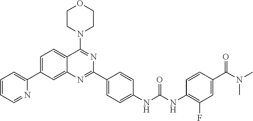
C1=C(C2=CC=CC=N2)C=C2C(=C1)C(N1CCOCC1)=NC(C1=CC=C(NC(NC3=C(F)C=C(C(N(C)C)=O)C=C3)=O)C=C1)=N2
